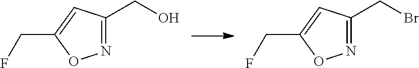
N1=C(CO)C=C(CF)O1.N1=C(CBr)C=C(CF)O1
